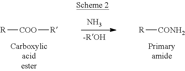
[R][COO][R].N.[R][CONH2]
